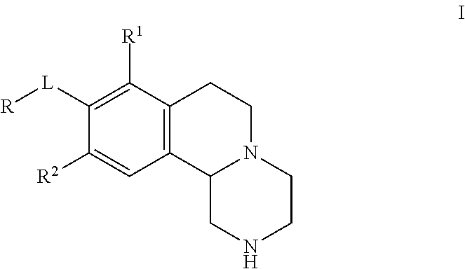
[R][L]C1=C([R1])C2=C(C=C1[R2])C1N(CC2)CCNC1
